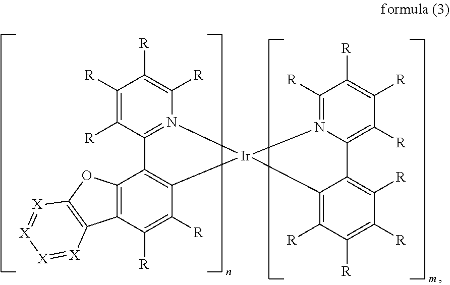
C1([R])=C([R])C2=N(C([R])=C1[R])[Ir]1(C3=C2C2=C(C([R])=C3[R])C3=C(O2)[X]=[X][X]=[X]3)N2=C([R])C([R])=C([R])C([R])=C2C2=C([R])C([R])=C([R])C([R])=C12
